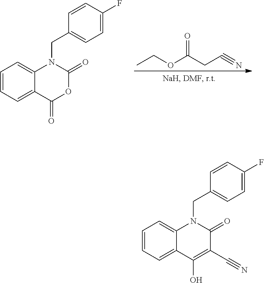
C(CC#N)(OCC)=O.C1=CC=C2C(=C1)N(CC1=CC=C(F)C=C1)C(=O)OC2=O.C1=CC=C2C(=C1)N(CC1=CC=C(F)C=C1)C(=O)C(C#N)=C2O
